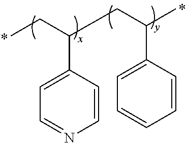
C1=CC(C(CC)CC(C)C2=CC=CC=C2)=CC=N1
